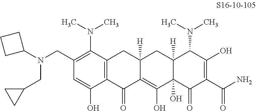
C12=C(C(N(C)C)=C(CN(C3CCC3)CC3CC3)C=C1O)CC1([H])C(=C(O)C3(O)C([H])(C1)C(N(C)C)C(O)=C(C(N)=O)C3=O)C2=O
